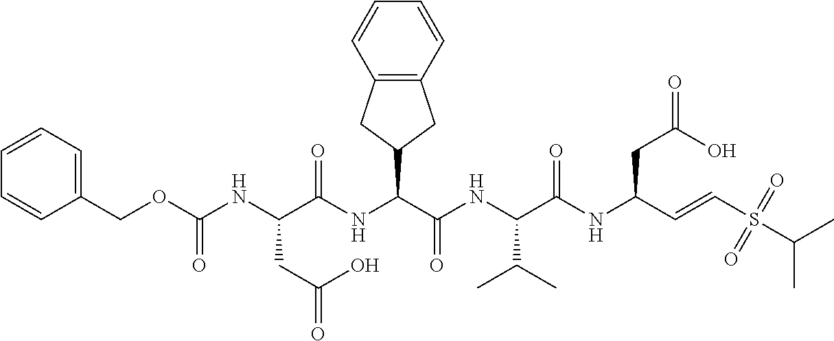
N(C(C(NC(C(NC(C=CS(C(C)C)(=O)=O)CC(=O)O)=O)C(C)C)=O)C1CC2=C(C1)C=CC=C2)C(C(NC(OCC1=CC=CC=C1)=O)CC(=O)O)=O
